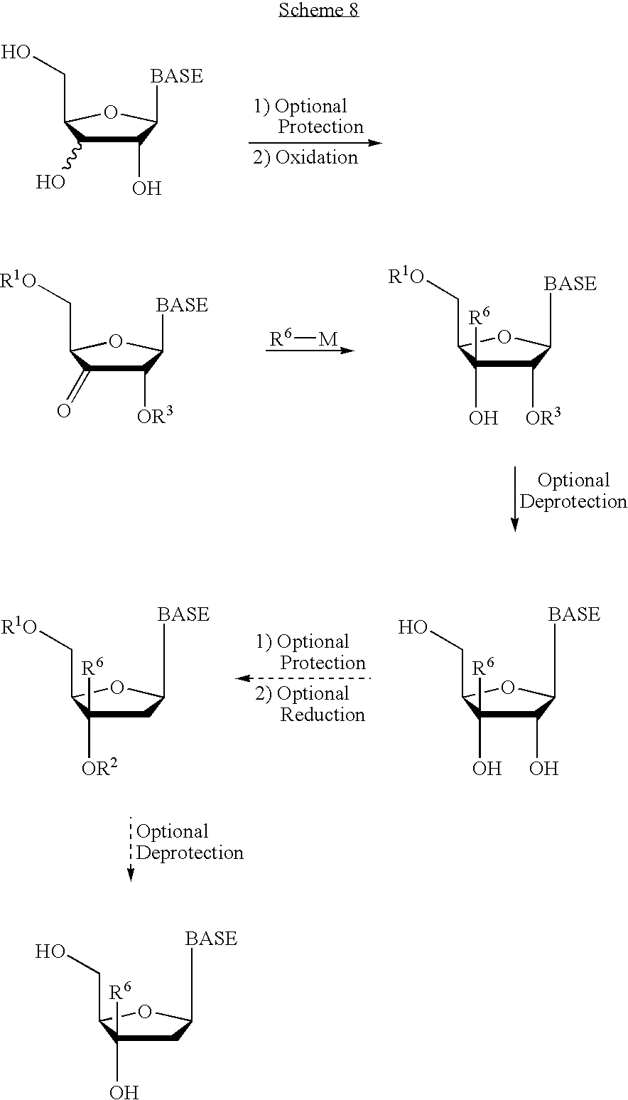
C1(O)C(O)([R6])C(CO)OC1[BASE].C1C([OR2])([R6])C(C[R1O])OC1[BASE].C1(O)C(O)C(CO)OC1[BASE].[R6][M].C1([OR3])C(=O)C(C[R1O])OC1[BASE].C1([OR3])C(O)([R6])C(C[R1O])OC1[BASE].C1C(O)([R6])C(CO)OC1[BASE]
